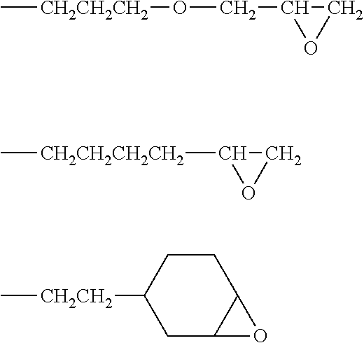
C[CH2CH2CH2]OCC1OC1.[CH2CH2CH2CH2](C1OC1)C.C[CH2CH2]C1CC2C(CC1)O2
